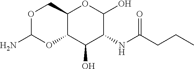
C12C(C(O)C(NC(CCC)=O)C(O)O1)OC(N)OC2
